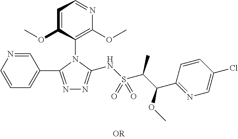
C1=NC=CC=C1C1=NN=C(NS(C(C(C2=NC=C(Cl)C=C2)OC)C)(=O)=O)N1C1=C(OC)N=CC=C1OC
